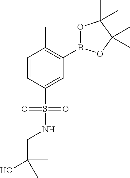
C1=CC(S(NCC(O)(C)C)(=O)=O)=CC(B2OC(C)(C)C(C)(C)O2)=C1C
